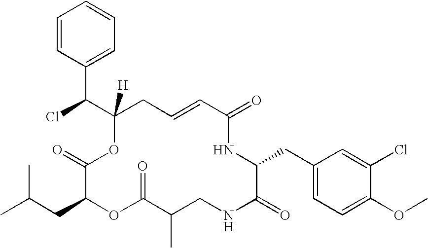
C1(CC(C)C)C(=O)OC(C(Cl)C2=CC=CC=C2)([H])CC=CC(=O)NC(CC2=CC=C(OC)C(Cl)=C2)C(=O)NCC(C)C(=O)O1
